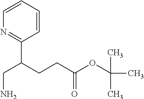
C1=CC=CN=C1C(CCC(OC(C)(C)C)=O)CN
